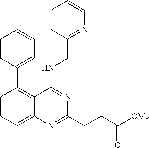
C1=CC(C2=C3C(=CC=C2)N=C(CCC([OMe])=O)N=C3NCC2=NC=CC=C2)=CC=C1
